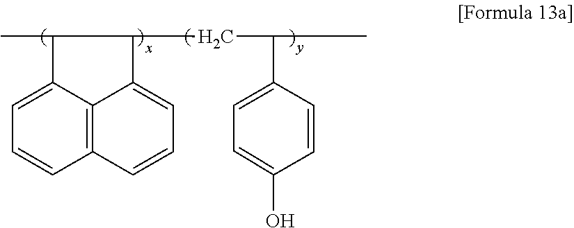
C1=C2C3=C(C=C1)C=CC=C3C(CCC(C1=CC=C(O)C=C1)CC)C2C
